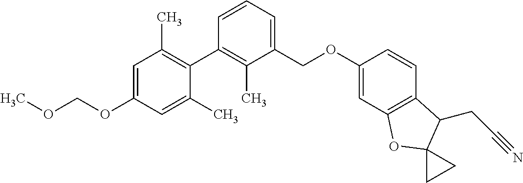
C1(COC2=CC3=C(C=C2)C(CC#N)C2(O3)CC2)=CC=CC(C2=C(C)C=C(OCOC)C=C2C)=C1C
